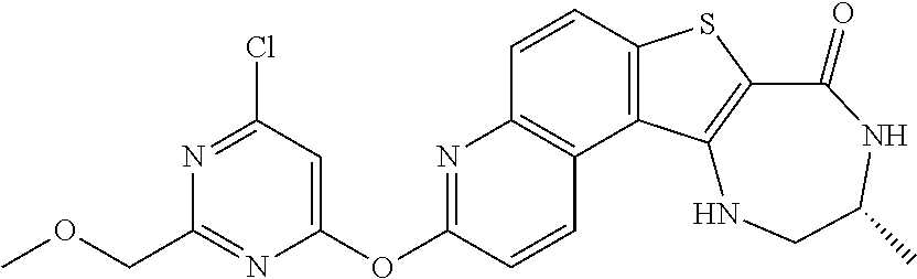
C1=CC2=C(C3=C1N=C(OC1=CC(Cl)=NC(COC)=N1)C=C3)C1=C(S2)C(=O)NC(C)CN1
